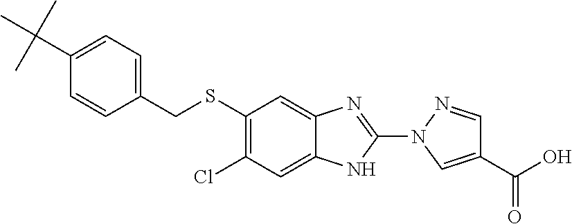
C1(SCC2=CC=C(C(C)(C)C)C=C2)=C(Cl)C=C2C(=C1)N=C(N1N=CC(C(O)=O)=C1)N2
